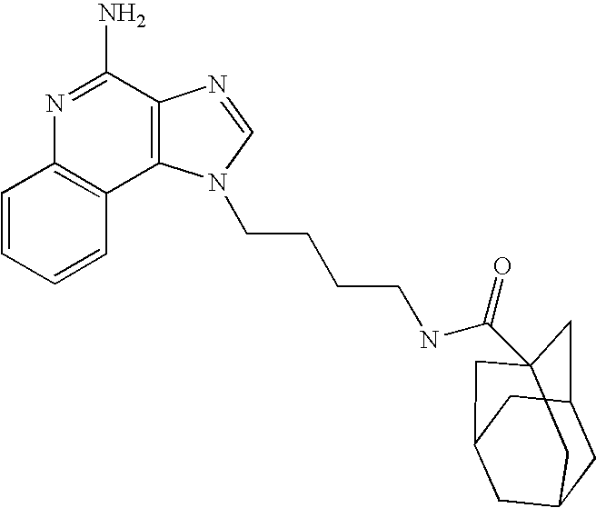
C1=CC=CC2=C1N=C(N)C1=C2N(CCCCNC(=O)C23CC4CC(CC(C2)C4)C3)C=N1
